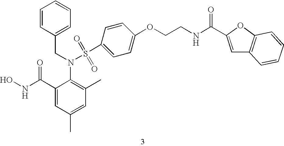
C1(C(NO)=O)=CC(C)=CC(C)=C1N(CC1=CC=CC=C1)S(=O)(=O)C1=CC=C(OCCNC(C2=CC3=C(O2)C=CC=C3)=O)C=C1
